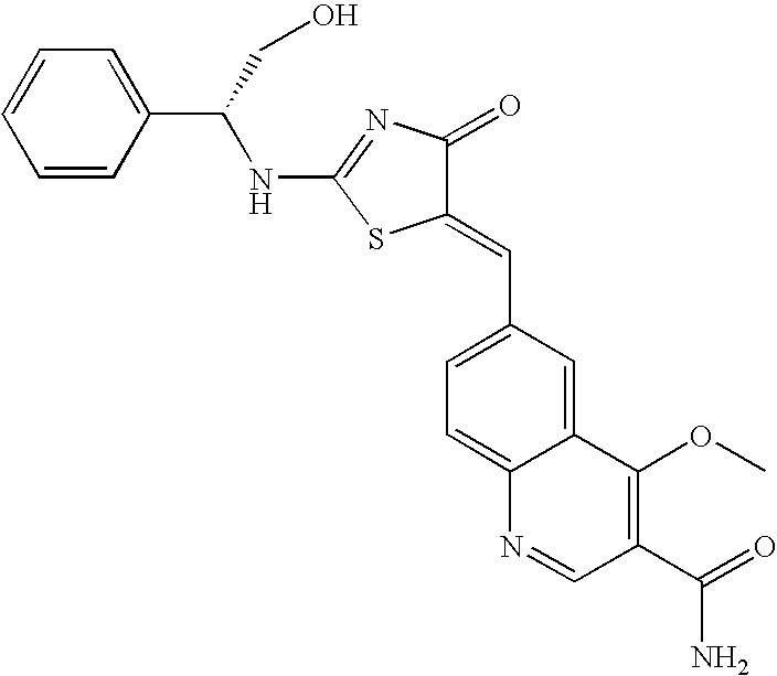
N(C1=NC(=O)C(=CC2=CC=C3C(=C2)C(OC)=C(C(=O)N)C=N3)S1)C(C1=CC=CC=C1)CO
